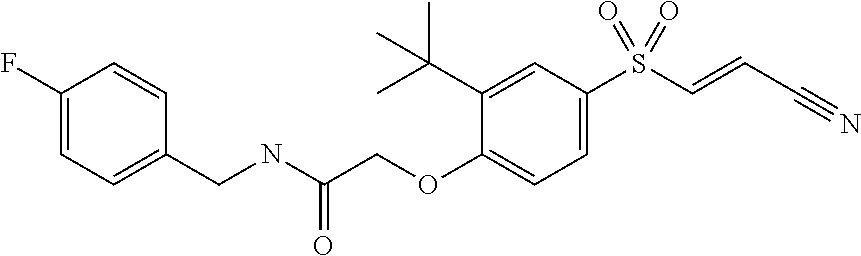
C1=C(S(C=CC#N)(=O)=O)C=C(C(C)(C)C)C(OCC(NCC2=CC=C(F)C=C2)=O)=C1
